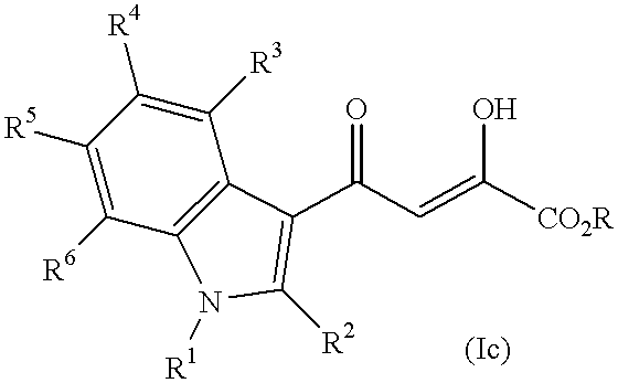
C1([R6])=C([R5])C([R4])=C([R3])C2=C1N([R1])C([R2])=C2C(C=C([CO2R])O)=O
